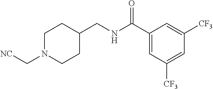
[NC]CN1CCC(CNC(C2=CC([CF3])=CC([CF3])=C2)=O)CC1
